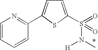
C1=CC=CC(C2=CC=C(S(N(C)[H])(=O)=O)S2)=N1
